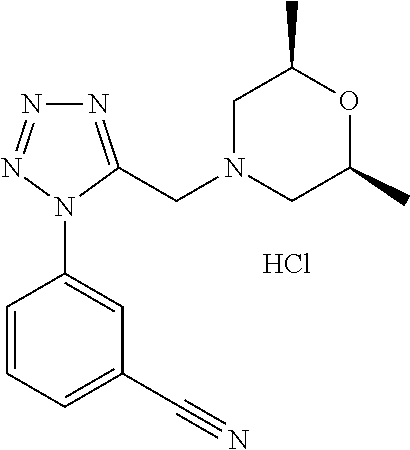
N1=C(CN2CC(C)OC(C)C2)N(C2=CC(C#N)=CC=C2)N=N1.Cl
